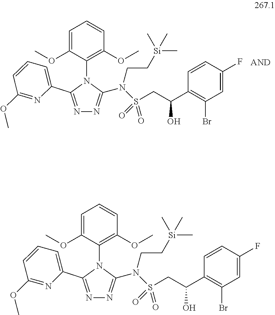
N1=C(C2=CC=CC(OC)=N2)N(C2=C(OC)C=CC=C2OC)C(N(S(=O)(=O)CC(C2=C(Br)C=C(F)C=C2)O)CC[Si](C)(C)C)=N1.N1=C(C2=CC=CC(OC)=N2)N(C2=C(OC)C=CC=C2OC)C(N(S(=O)(=O)CC(C2=C(Br)C=C(F)C=C2)O)CC[Si](C)(C)C)=N1
